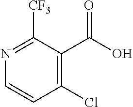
C1(Cl)=C(C(O)=O)C([CF3])=NC=C1
